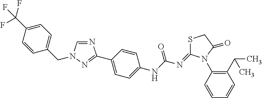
C1(C2=NN(CC3=CC=C(C(F)(F)F)C=C3)C=N2)=CC=C(NC(N=C2SCC(=O)N2C2=C(C(C)C)C=CC=C2)=O)C=C1
